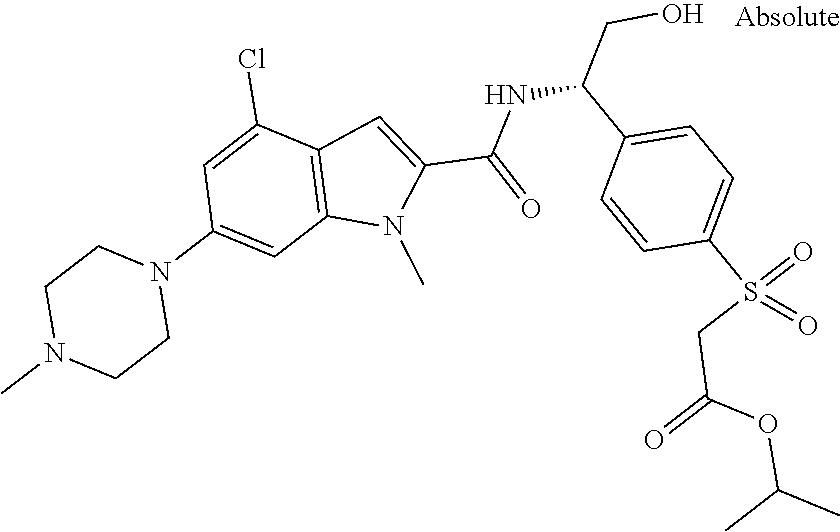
C12=C(C(Cl)=CC(N3CCN(C)CC3)=C1)C=C(C(NC(C1=CC=C(S(=O)(CC(OC(C)C)=O)=O)C=C1)CO)=O)N2C
